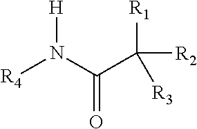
[H]N(C(C([R1])([R2])[R3])=O)[R4]
